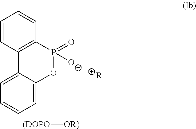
C1=CC2=C(C=C1)P(=O)([O-])OC1=CC=CC=C21.[R].[(DOPO][OR)]
